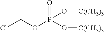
ClCOP(=O)(O[C(CH3)3])O[C(CH3)3]
